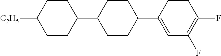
C1CC(C2CCC(C3=CC(F)=C(F)C=C3)CC2)CCC1[C2H5]
